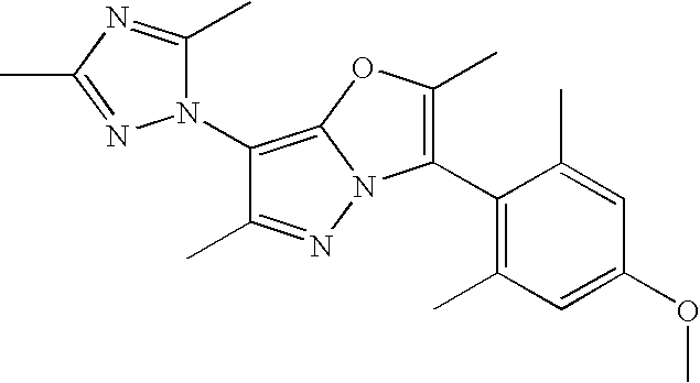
C1(N2C(C)=NC(C)=N2)=C2N(N=C1C)C(C1=C(C)C=C(OC)C=C1C)=C(C)O2
